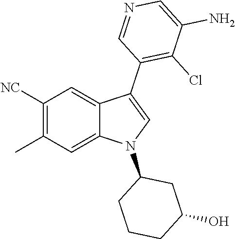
C1([NC])=C(C)C=C2C(=C1)C(C1=C(Cl)C(N)=CN=C1)=CN2C1CCCC(O)C1
